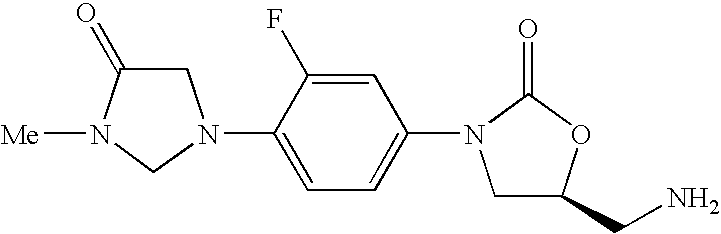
C1C(=O)N([Me])CN1C1=CC=C(N2CC(CN)OC2=O)C=C1F
